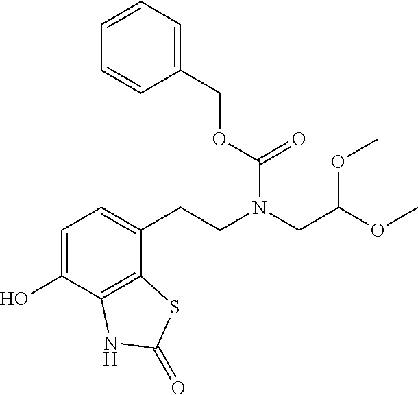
C1=C(O)C2=C(C(CCN(CC(OC)OC)C(OCC3=CC=CC=C3)=O)=C1)SC(=O)N2
